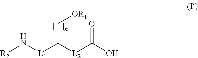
[R2]N[L1]C([L2]C(O)=O)C[OR1]
